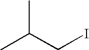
C(I)C(C)C
